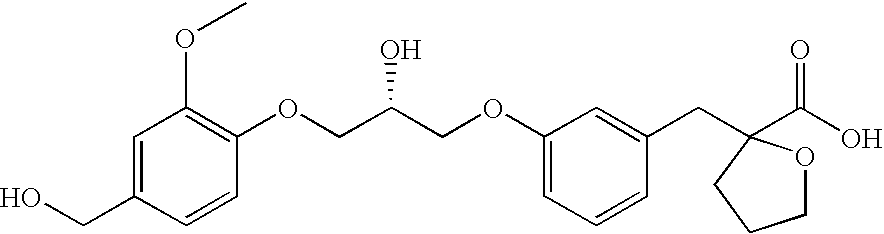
C(COC1=CC=CC(CC2(C(O)=O)OCCC2)=C1)(COC1=C(OC)C=C(CO)C=C1)O
